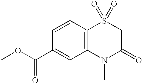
C12=C(C=CC(C(OC)=O)=C1)S(=O)(=O)CC(=O)N2C
